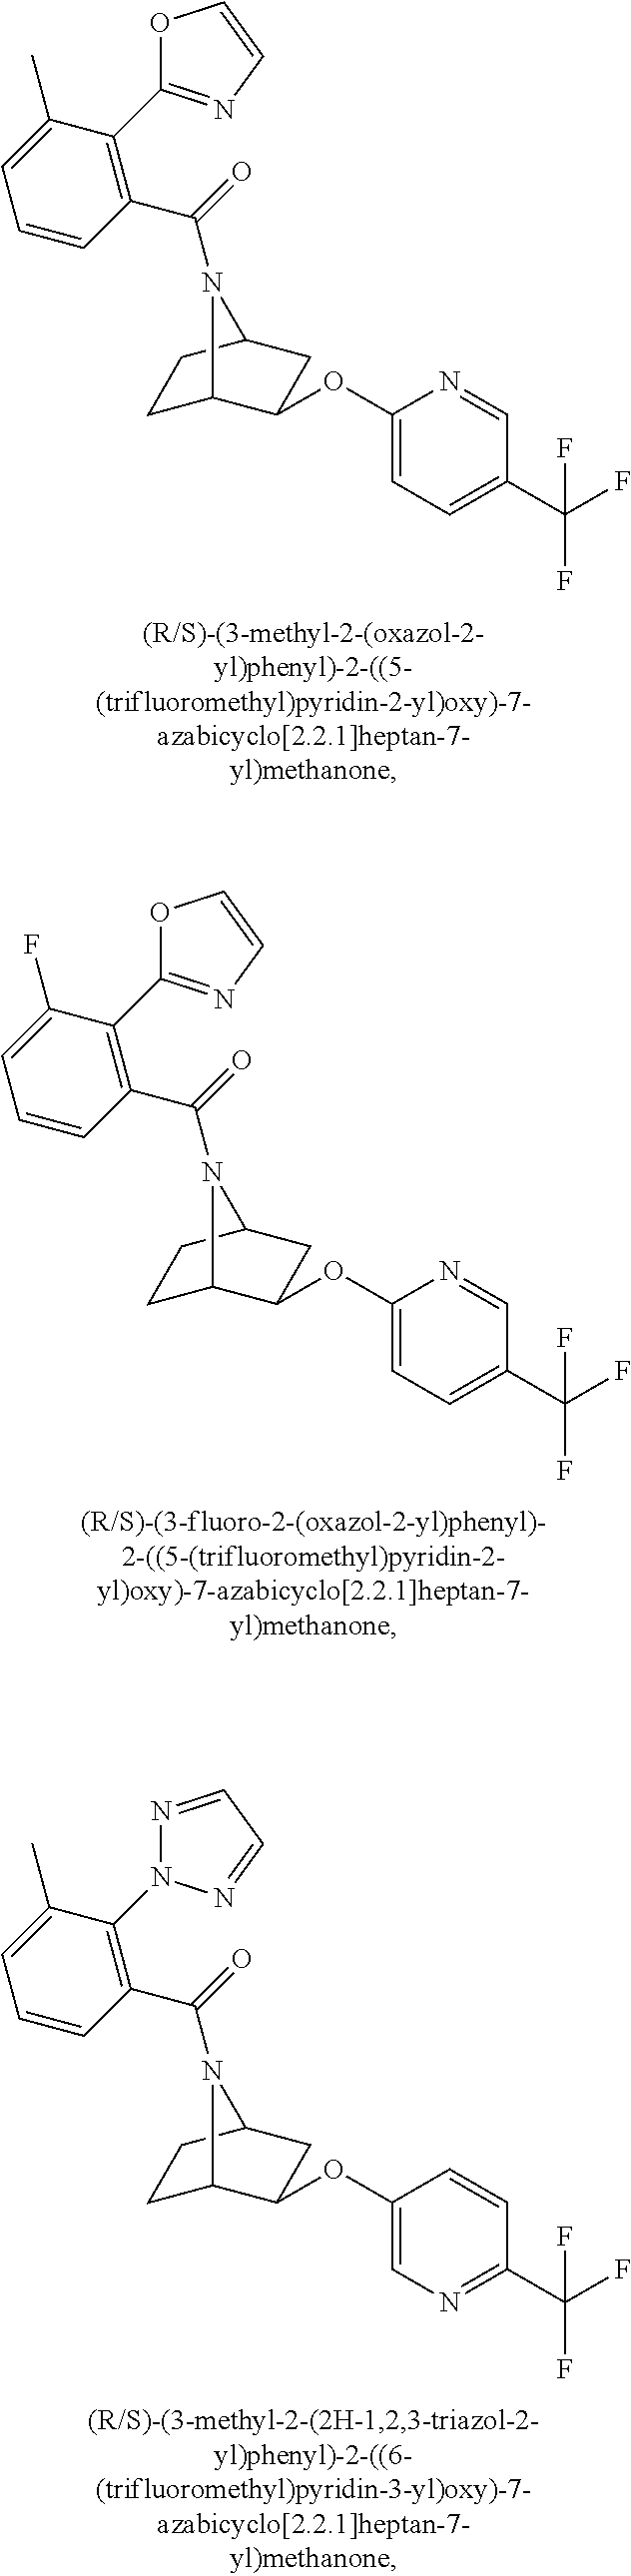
C1C2C(OC3=CC=C(C(F)(F)F)C=N3)CC(C1)N2C(=O)C1=C(C2=NC=CO2)C(C)=CC=C1.C1C2C(OC3=CC=C(C(F)(F)F)C=N3)CC(C1)N2C(=O)C1=C(C2=NC=CO2)C(F)=CC=C1.C1C2C(OC3=CN=C(C(F)(F)F)C=C3)CC(C1)N2C(=O)C1=C(N2N=CC=N2)C(C)=CC=C1
